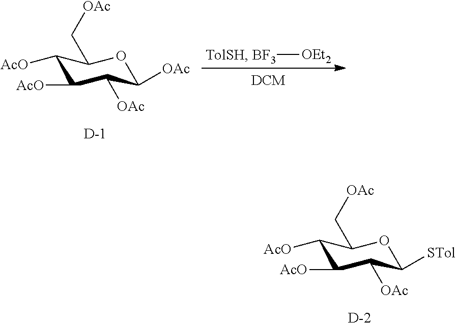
C1([AcO])C([AcO])C([OAc])C([STol])OC1C[OAc].[D].C1([AcO])C([AcO])C([OAc])C([OAc])OC1C[OAc].[D].[BF3][OEt2]
